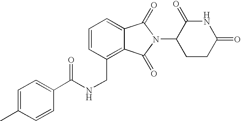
C1=CC(CNC(C2=CC=C(C)C=C2)=O)=C2C(=C1)C(=O)N(C1CCC(=O)NC1=O)C2=O
